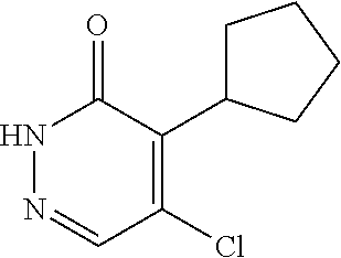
N1N=CC(Cl)=C(C2CCCC2)C1=O
